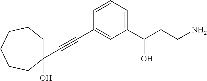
C1(C(CCN)O)=CC=CC(C#CC2(O)CCCCCC2)=C1
